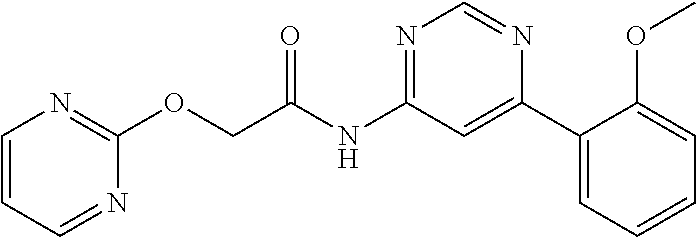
O(CC(NC1=NC=NC(C2=CC=CC=C2OC)=C1)=O)C1=NC=CC=N1
